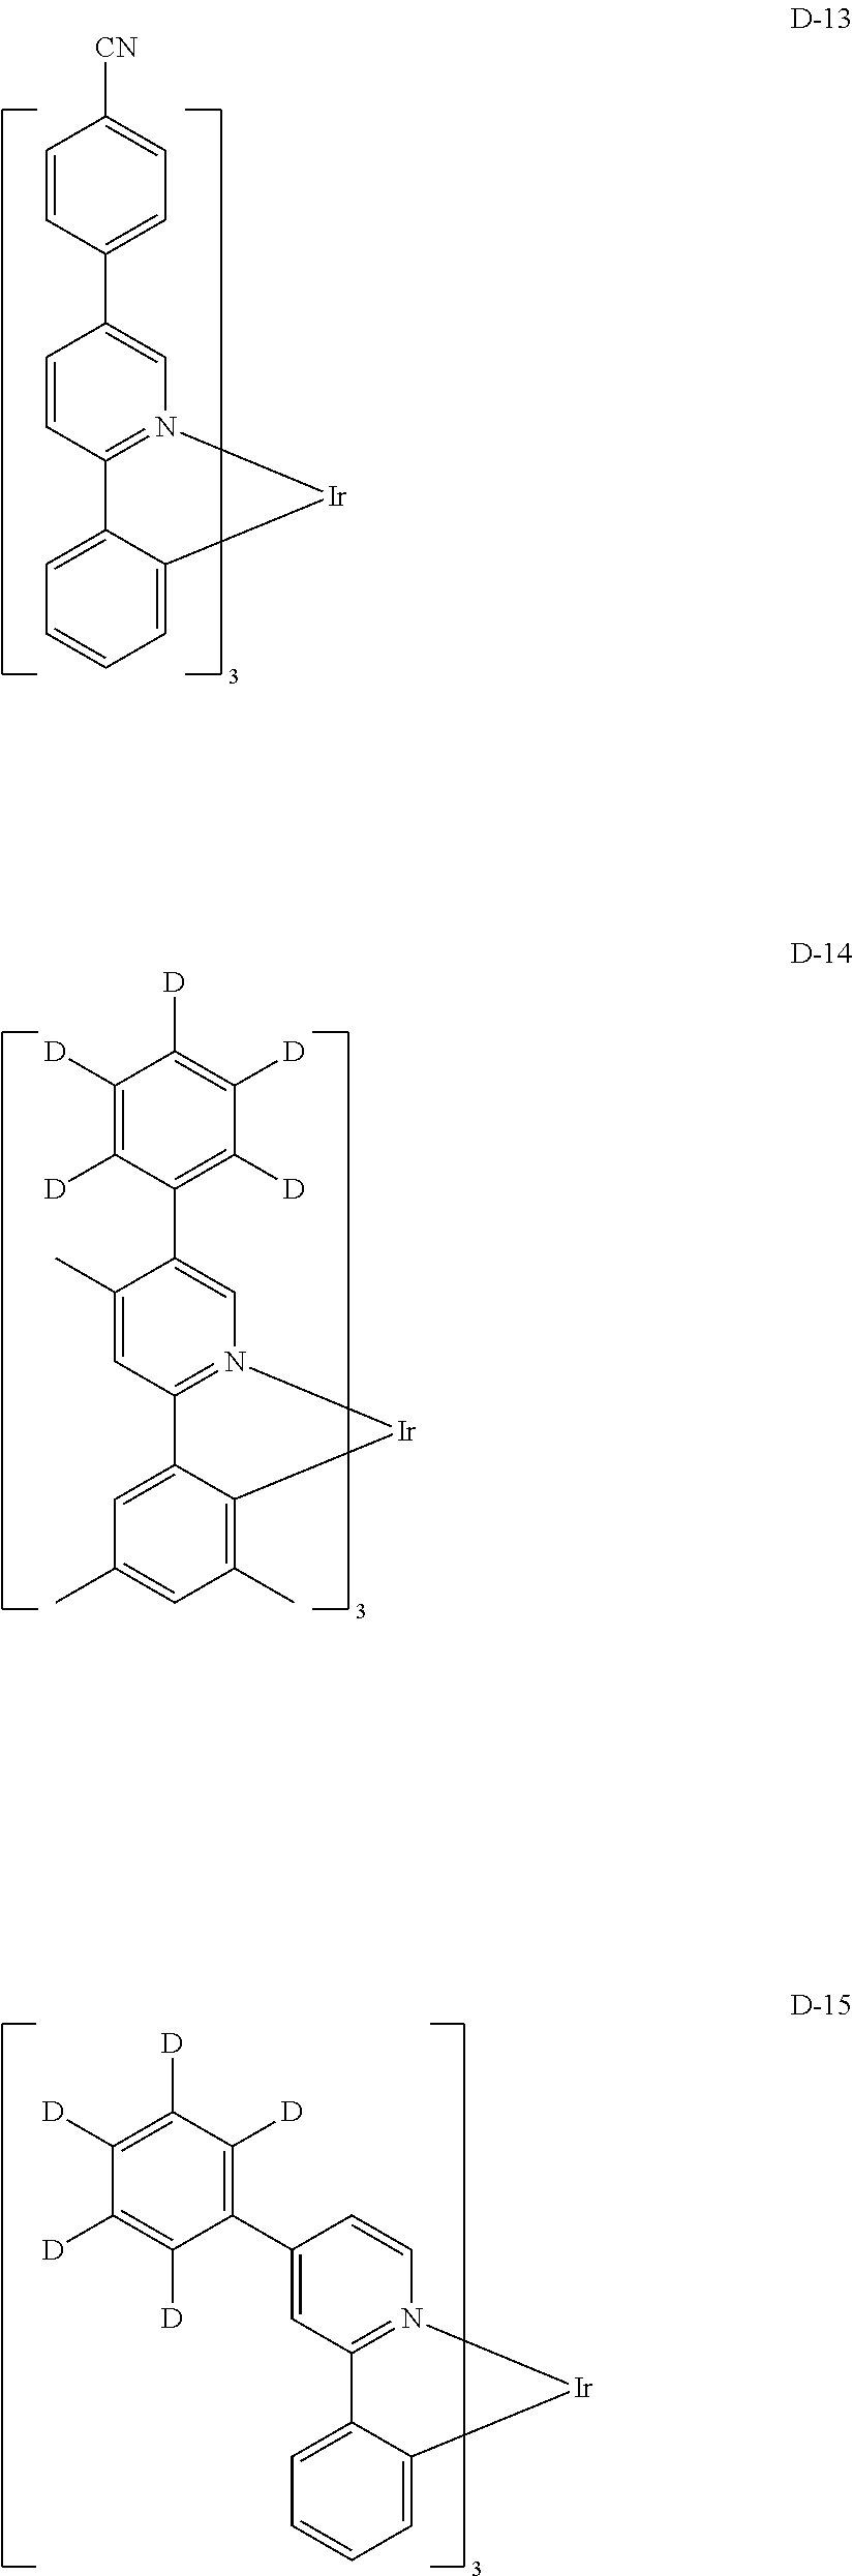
C1(C2=C([D])C([D])=C([D])C([D])=C2[D])=CN2=C(C=C1C)C1=CC(C)=CC(C)=C1[Ir]2.C1(C2=CC=C([CN])C=C2)=CN2=C(C=C1)C1=CC=CC=C1[Ir]2.C1=CN2=C(C=C1C1=C([D])C([D])=C([D])C([D])=C1[D])C1=CC=CC=C1[Ir]2
